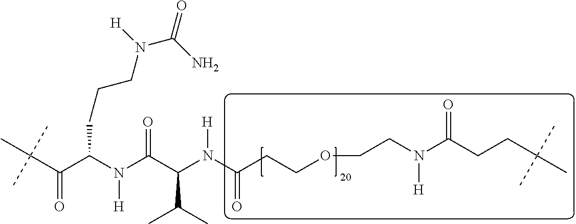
C(C(C(N(C(C(N(C(CCOCCN(C(CCC(C)(C)C)=O)[H])=O)[H])C(C)C)=O)[H])CCCN(C(N)=O)[H])=O)(C)(C)C
